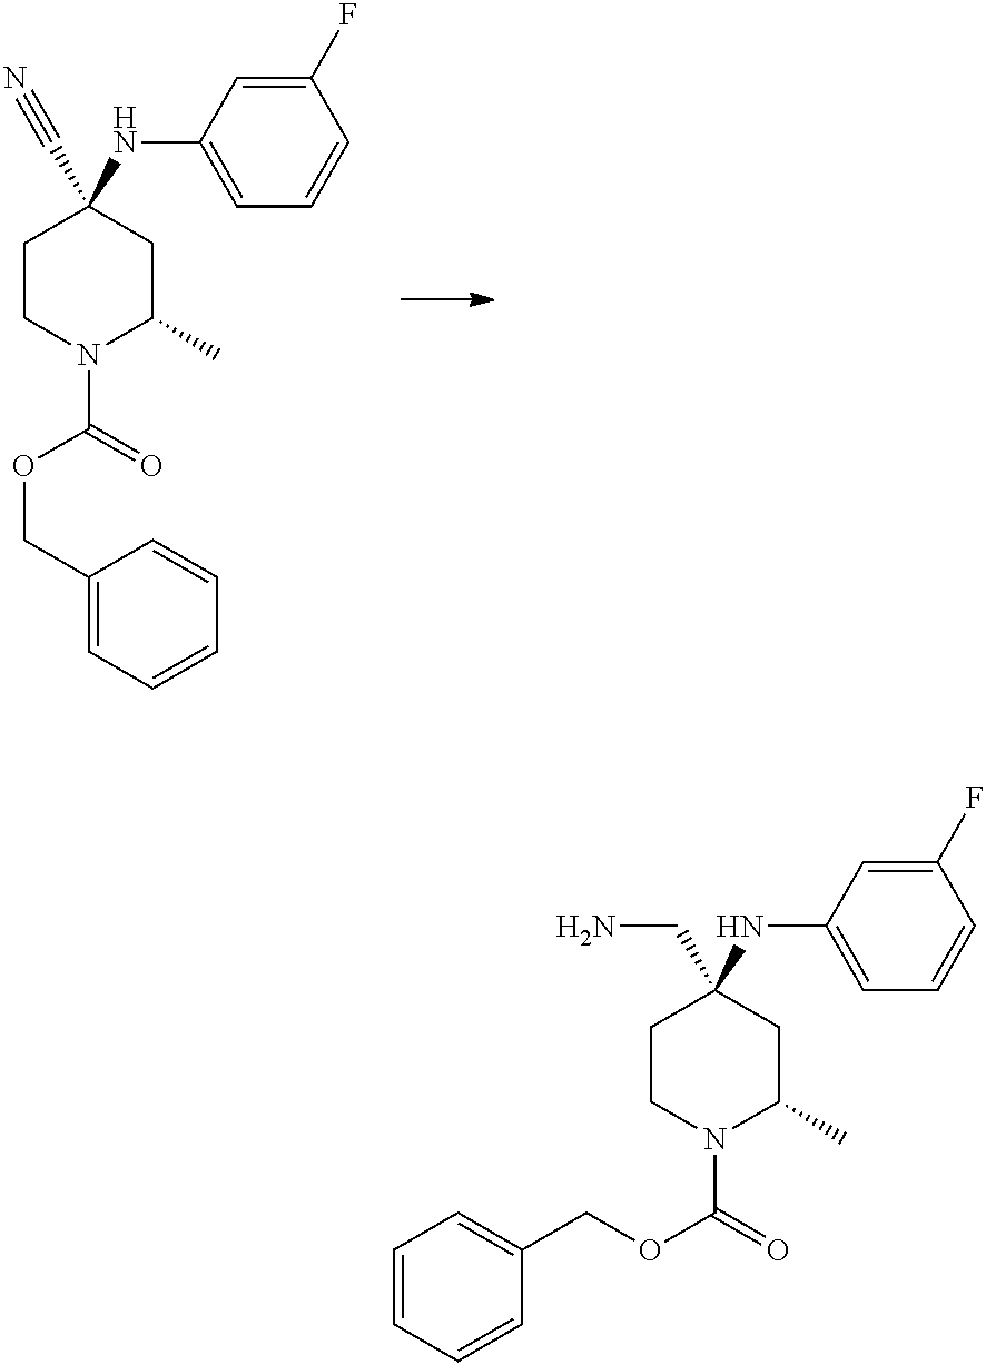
C1CN(C(=O)OCC2=CC=CC=C2)C(C)CC1(C#N)NC1=CC=CC(F)=C1.C1CN(C(=O)OCC2=CC=CC=C2)C(C)CC1(CN)NC1=CC=CC(F)=C1
